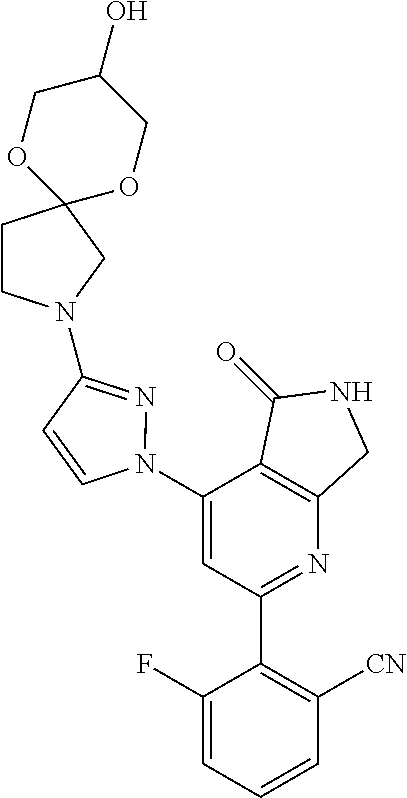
C1(N2N=C(N3CCC4(C3)OCC(O)CO4)C=C2)=CC(C2=C([CN])C=CC=C2F)=NC2=C1C(=O)NC2
